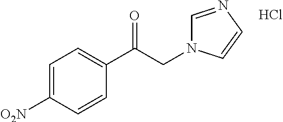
C1=C([O2N])C=CC(C(CN2C=NC=C2)=O)=C1.Cl
